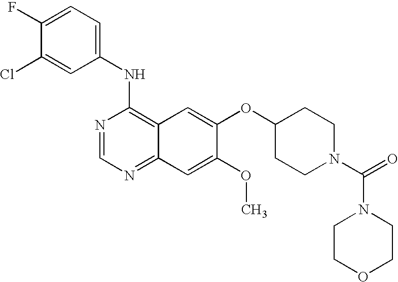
N1=CN=C2C(=C1NC1=CC=C(F)C(Cl)=C1)C=C(OC1CCN(C(=O)N3CCOCC3)CC1)C(OC)=C2
